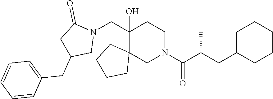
C1(CN2C(=O)CC(CC3=CC=CC=C3)C2)(O)C2(CN(C(C(CC3CCCCC3)C)=O)CC1)CCCC2
